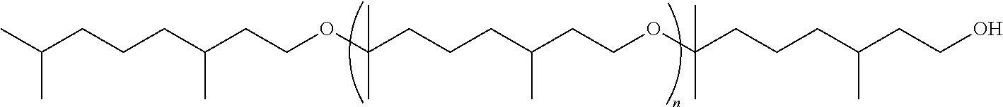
CC(CCCC(CCOC(CCCC(CCOC(CCCC(CCO)C)(C)C)C)(C)C)C)C
